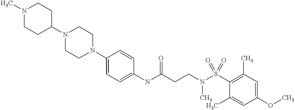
C1(N2CCN(C3CCN(C)CC3)CC2)=CC=C(NC(CCN(S(C2=C(C)C=C(OC)C=C2C)(=O)=O)C)=O)C=C1
